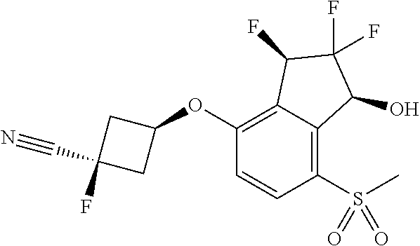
O(C1=C2C(=C(S(C)(=O)=O)C=C1)C(O)C(F)(F)C2F)C1CC(F)(C#N)C1
